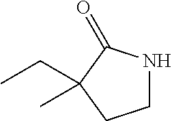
C1NC(=O)C(CC)(C)C1
